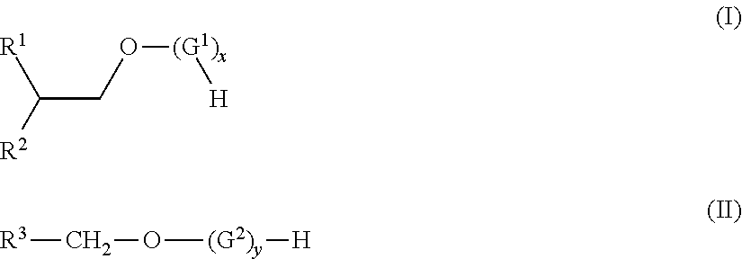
[R1]C([R2])CO[(G1)x][H].[R3]CO[(G2)y][H]
